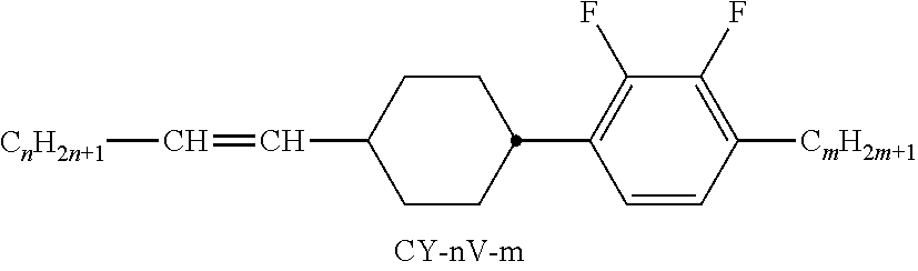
C1CC(C=C[CnH2n+1])CCC1C1=C(F)C(F)=C([CmH2m+1])C=C1
